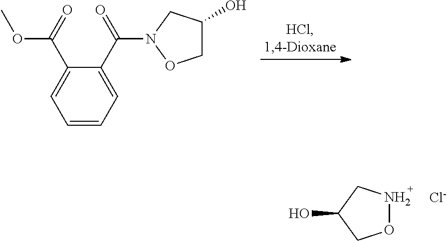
OC1CON(C(C2=CC=CC=C2C(=O)OC)=O)C1.N1OCC(O)C1.[Cl-]
